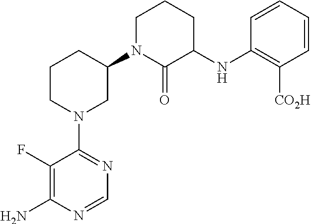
C1(N2CC(N3C(=O)C(NC4=C([CO2H])C=CC=C4)CCC3)CCC2)=NC=NC(N)=C1F
